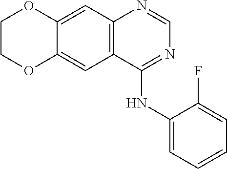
C1COC2=CC3=C(C=C2O1)N=CN=C3NC1=CC=CC=C1F
